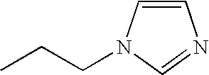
CCCN1C=CN=C1
